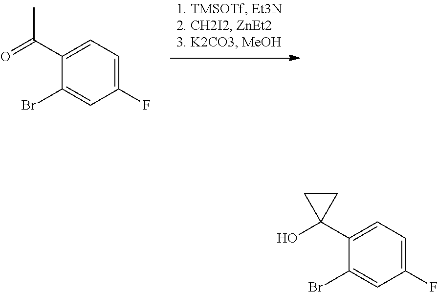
C1(Br)=CC(F)=CC=C1C(=O)C.C1(Br)=CC(F)=CC=C1C1(O)CC1
